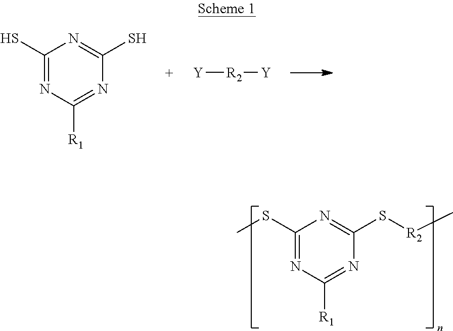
C1(S)=NC([R1])=NC(S)=N1.[Y][R2][Y].C1(SC)=NC([R1])=NC(S[R2]C)=N1
